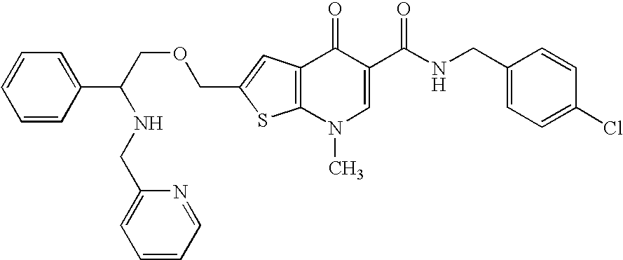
C12=C(N(C)C=C(C(NCC3=CC=C(Cl)C=C3)=O)C1=O)SC(COCC(C1=CC=CC=C1)NCC1=CC=CC=N1)=C2
